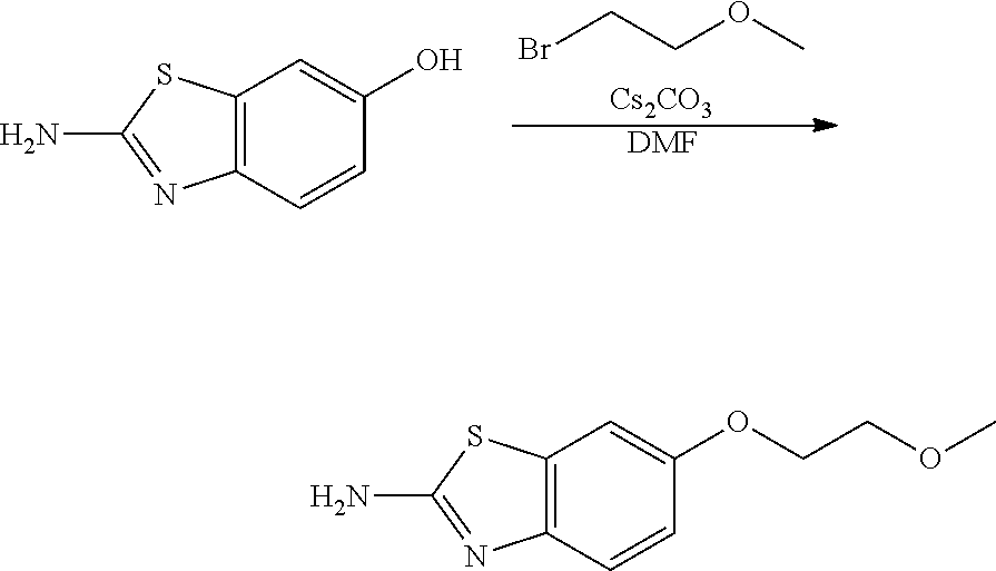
BrCCOC.[Cs2CO3].C12=C(C=CC(O)=C1)N=C(N)S2.[DMF].C12=C(C=CC(OCCOC)=C1)N=C(N)S2
